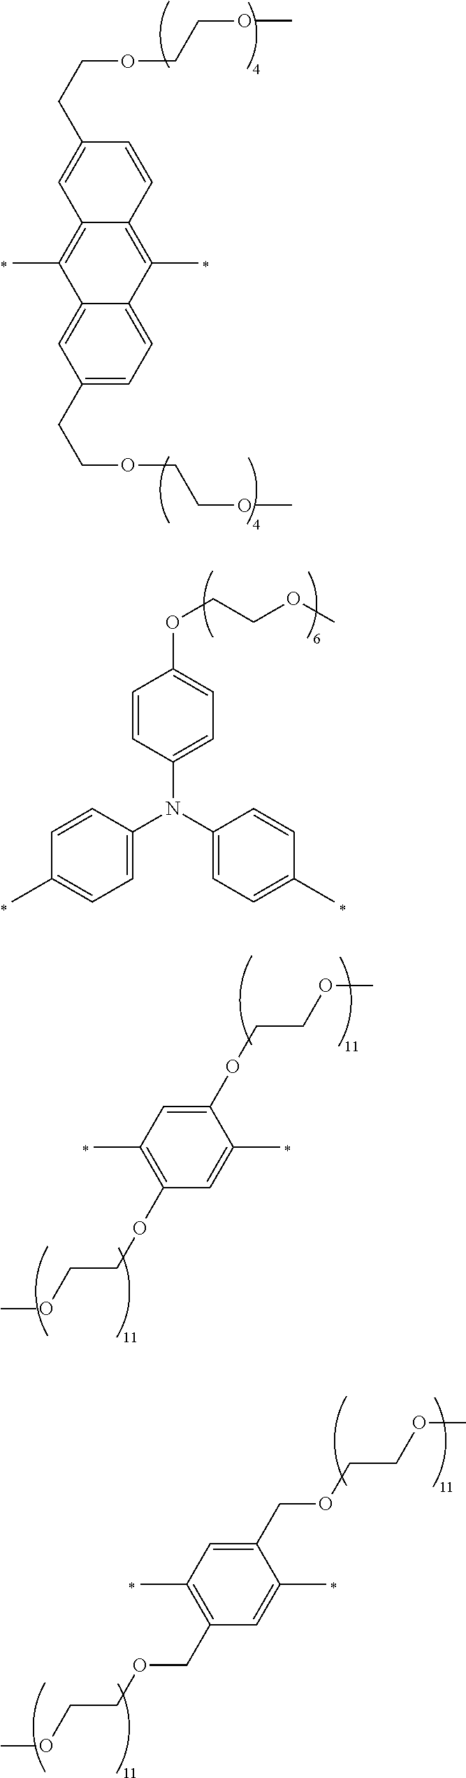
C12=CC(CCOCCOC)=CC=C1C(C)=C1C(=C2C)C=C(CCOCCOC)C=C1.C1=CC(N(C2=CC=C(C)C=C2)C2=CC=C(C)C=C2)=CC=C1OCCOC.C1(OCCOC)=C(C)C=C(OCCOC)C(C)=C1.C1(COCCOC)=C(C)C=C(COCCOC)C(C)=C1
